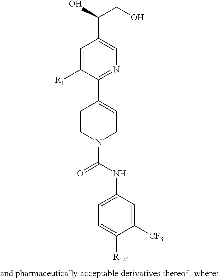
C1=C([R1])C(C2=CCN(C(NC3=CC=C([R14])C([CF3])=C3)=O)CC2)=NC=C1C(CO)O
